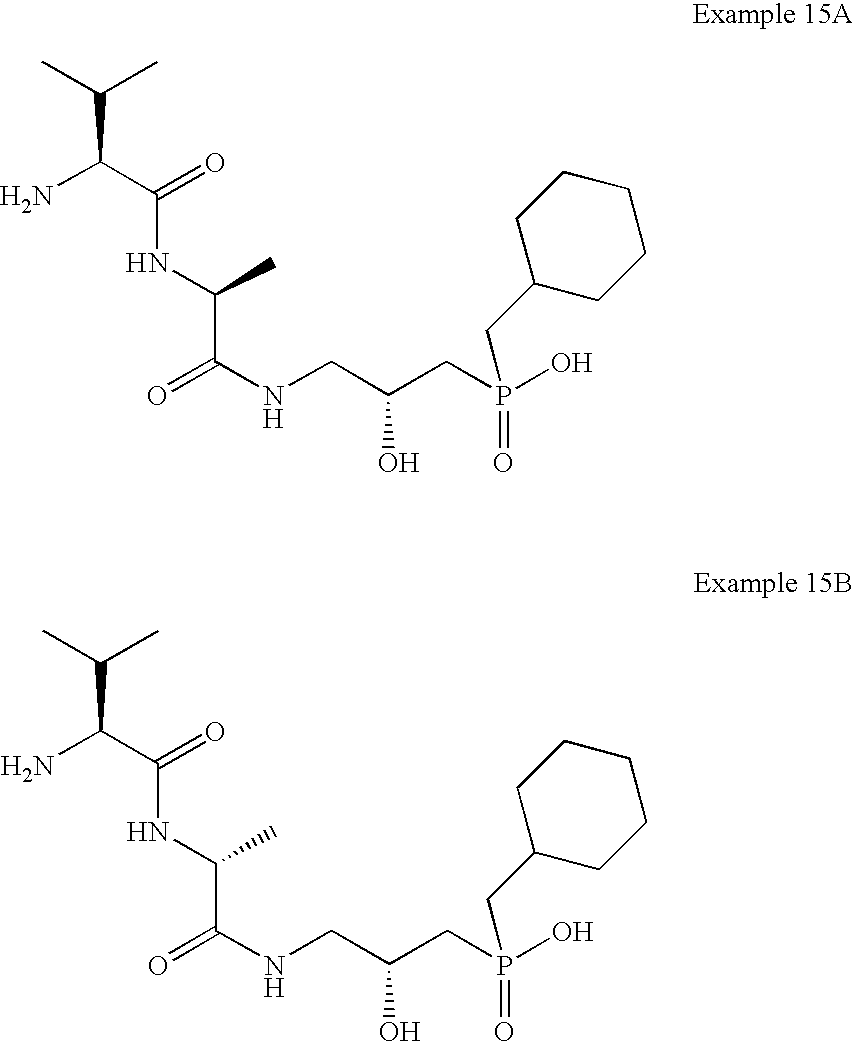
N(C(C(NCC(CP(O)(CC1CCCCC1)=O)O)=O)C)C(C(N)C(C)C)=O.N(C(C(NCC(CP(O)(CC1CCCCC1)=O)O)=O)C)C(C(N)C(C)C)=O
